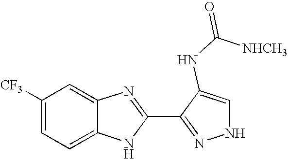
C1=C2C(=CC([CF3])=C1)N=C(C1=NNC=C1NC([NHCH3])=O)N2
